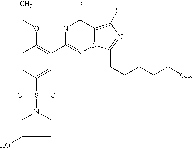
C1=CC(S(N2CC(O)CC2)(=O)=O)=CC(C2=NN3C(=C(C)N=C3CCCCCC)C(=O)N2)=C1OCC
